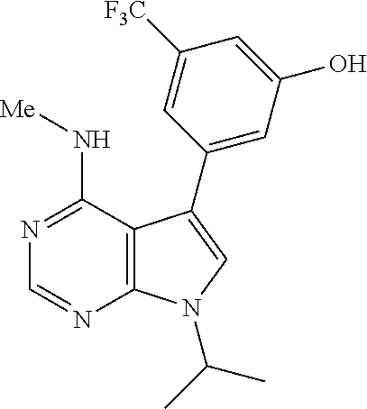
N1=C(N[Me])C2=C(N=C1)N(C(C)C)C=C2C1=CC(O)=CC([F3C])=C1
